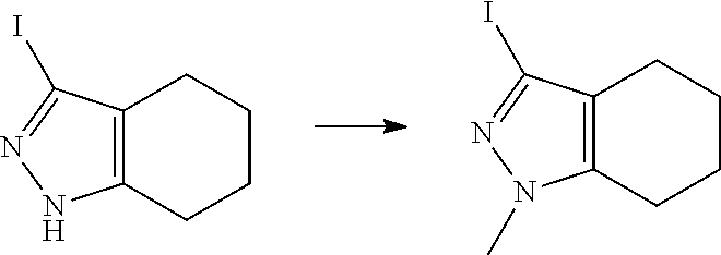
C12=C(CCCC1)NN=C2I.C12=C(CCCC1)N(C)N=C2I
